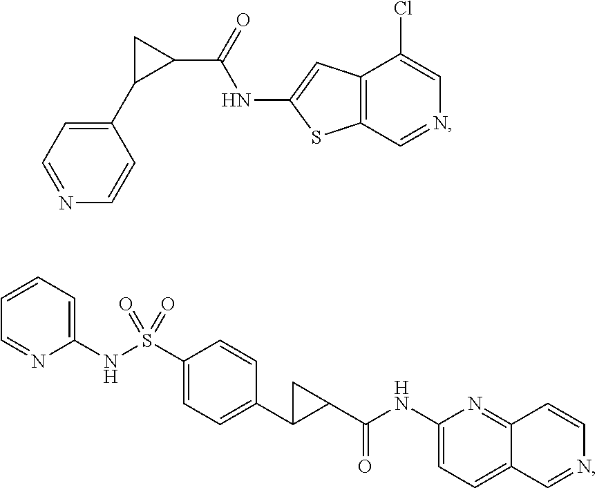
C12=C(C=NC=C1Cl)SC(NC(C1CC1C1=CC=NC=C1)=O)=C2.C1=CC=C(NS(C2=CC=C(C3C(C(=O)NC4=CC=C5C(=N4)C=CN=C5)C3)C=C2)(=O)=O)N=C1
